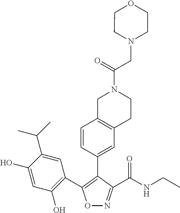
O1N=C(C(NCC)=O)C(C2=CC3=C(C=C2)CN(C(CN2CCOCC2)=O)CC3)=C1C1=C(O)C=C(O)C(C(C)C)=C1
